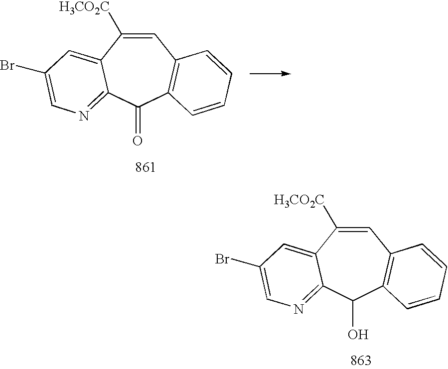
C1=C([H3CO2C])C2=CC(Br)=CN=C2C(O)C2=C1C=CC=C2.C1=C([H3CO2C])C2=CC(Br)=CN=C2C(=O)C2=C1C=CC=C2
